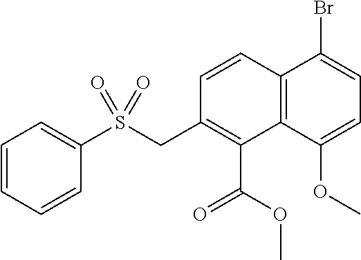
C1=CC=CC(S(CC2=C(C(OC)=O)C3=C(C=C2)C(Br)=CC=C3OC)(=O)=O)=C1
